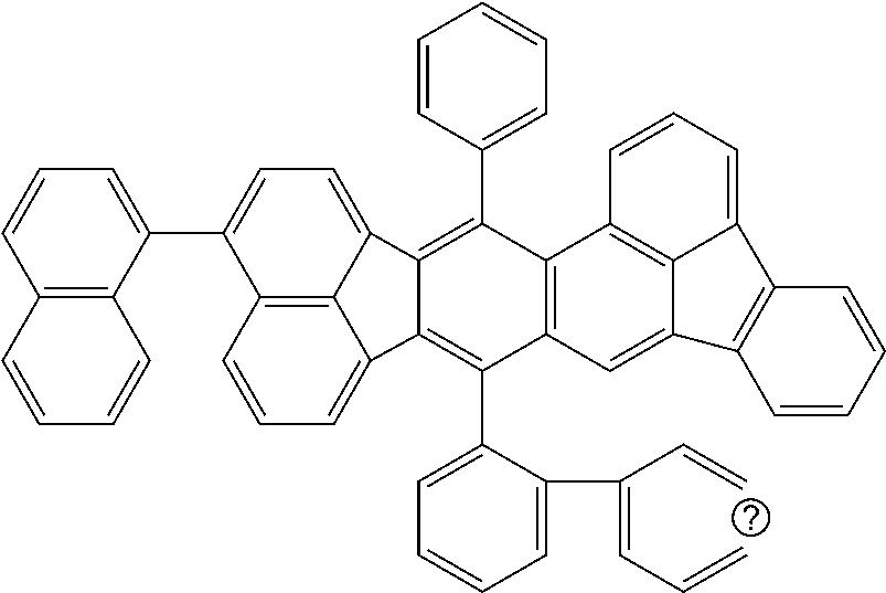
C1=CC=C2C3=C1C(C1=CC=CC4=C1C=CC=C4)=CC=C3C1=C(C3=CC=CC=C3)C3=C(C(C4=CC=CC=C4C(=CC=C)C=C)=C21)C=C1C2=C3C=CC=C2C2=C1C=CC=C2
